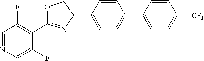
C1=NC=C(F)C(C2=NC(C3=CC=C(C4=CC=C([CF3])C=C4)C=C3)CO2)=C1F
